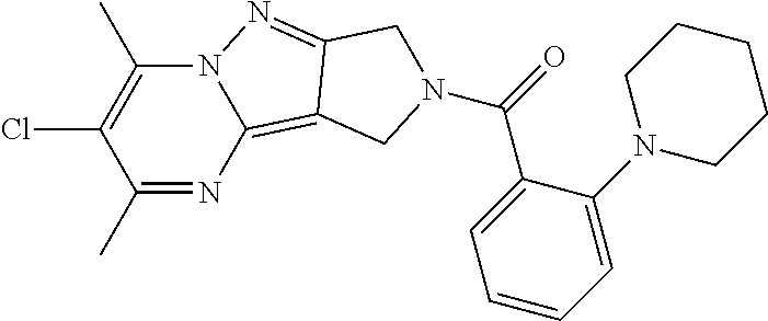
C1(C)=NC2=C3C(=NN2C(C)=C1Cl)CN(C(C1=CC=CC=C1N1CCCCC1)=O)C3
